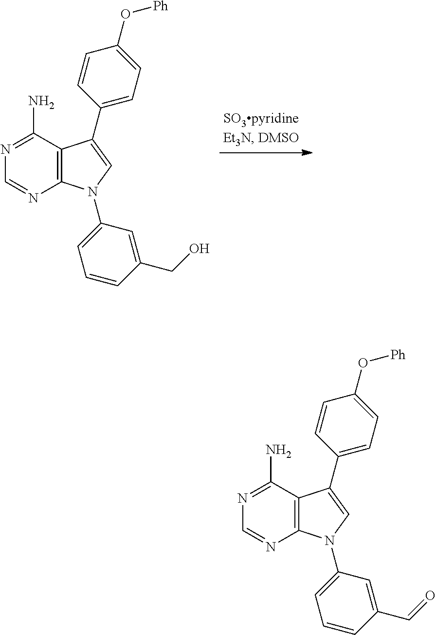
C12=C(N(C3=CC=CC(CO)=C3)C=C1C1=CC=C(O[Ph])C=C1)N=CN=C2N.C12=C(N(C3=CC=CC(C=O)=C3)C=C1C1=CC=C(O[Ph])C=C1)N=CN=C2N
